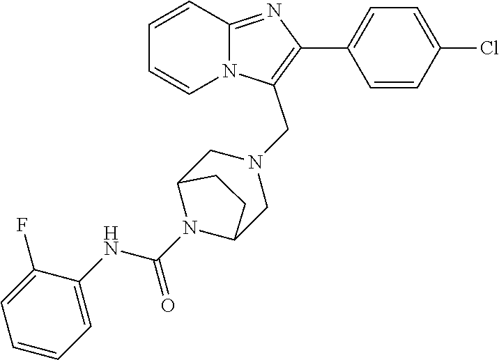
C1=CC=CN2C1=NC(C1=CC=C(Cl)C=C1)=C2CN1CC2N(C(NC3=CC=CC=C3F)=O)C(C1)CC2
